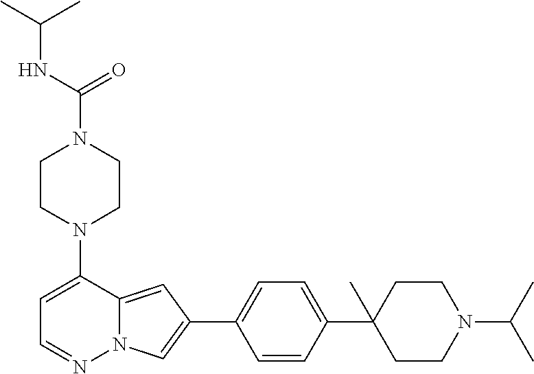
N1(C2=CC=NN3C2=CC(C2=CC=C(C4(C)CCN(C(C)C)CC4)C=C2)=C3)CCN(C(=O)NC(C)C)CC1
